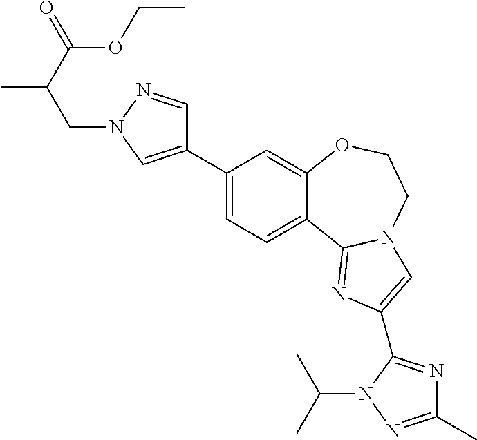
C1(C2=CN(CC(C)C(=O)OCC)N=C2)=CC=C2C(=C1)OCCN1C2=NC(C2=NC(C)=NN2C(C)C)=C1
